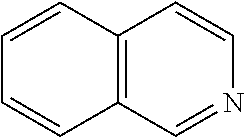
C12=C(C=CC=C1)C=CN=C2
